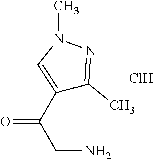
O=C(C1=CN(C)N=C1C)CN.Cl
